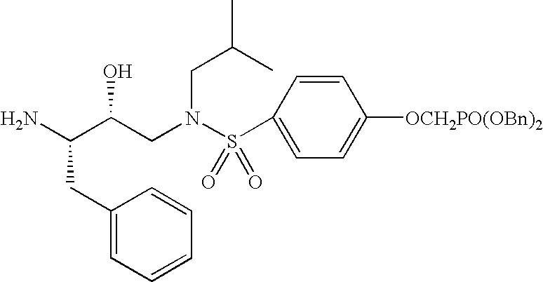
NC(C(CN(S(=O)(=O)C1=CC=C([OCH2PO(OBn)2])C=C1)CC(C)C)O)CC1=CC=CC=C1
